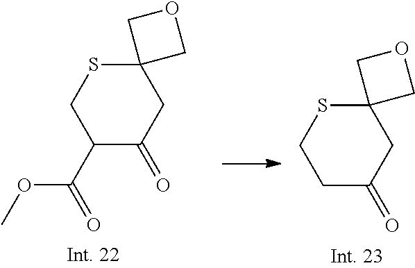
C12(SCC(C(=O)OC)C(=O)C1)COC2.C12(SCCC(=O)C1)COC2
